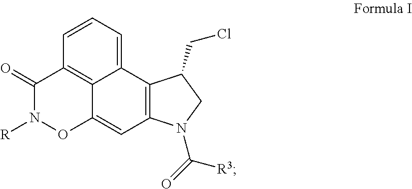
C1=CC2=C3C(=C1)C1=C(C=C3ON([R])C2=O)N(C([R3])=O)CC1CCl
